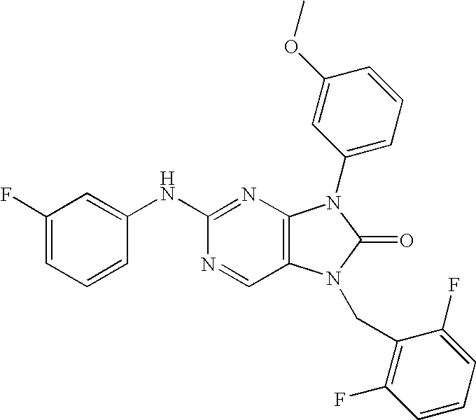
N1=CC2=C(N=C1NC1=CC(F)=CC=C1)N(C1=CC=CC(OC)=C1)C(=O)N2CC1=C(F)C=CC=C1F
